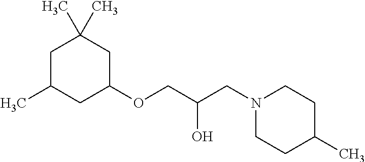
C1C(C)CC(OCC(CN2CCC(C)CC2)O)CC1(C)C
